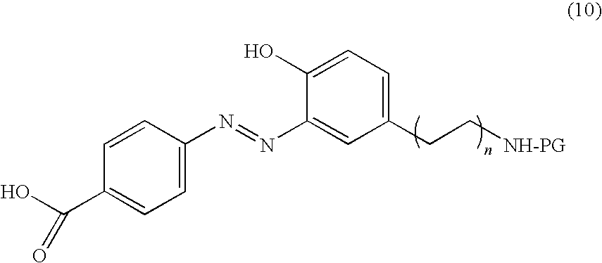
C1=C(N=NC2=CC(CC[NH-PG])=CC=C2O)C=CC(C(O)=O)=C1
